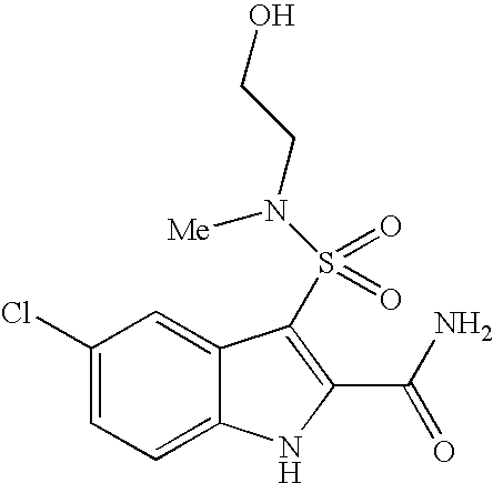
C1(Cl)=CC=C2C(=C1)C(S(=O)(=O)N(CCO)[Me])=C(C(N)=O)N2
